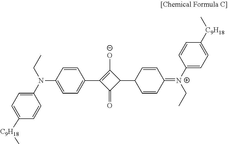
C1=CC(N(C2=CC=C([C9H18]C)C=C2)CC)=CC=C1C1=C([O-])C(C2C=CC(=[N+](C3=CC=C([C9H18]C)C=C3)CC)C=C2)C1=O
